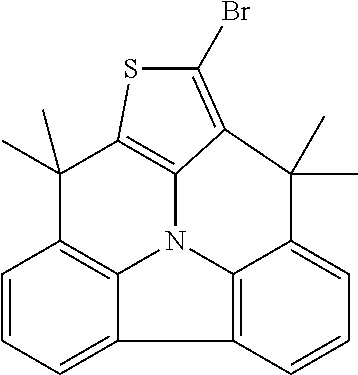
C1=CC=C2C3=C1C(C)(C)C1=C4N3C3=C2C=CC=C3C(C)(C)C4=C(Br)S1
